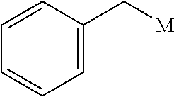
C1=CC(C[M])=CC=C1
